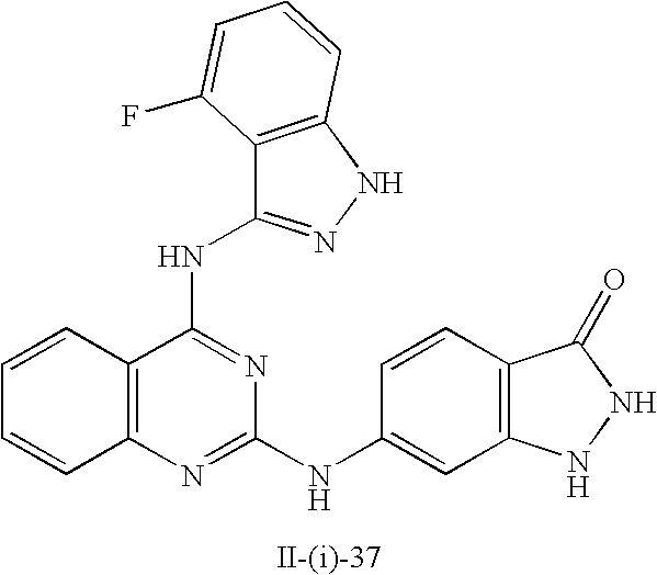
C12=C(C(NC3=NNC4=C3C(F)=CC=C4)=NC(NC3=CC4=C(C=C3)C(=O)NN4)=N1)C=CC=C2
